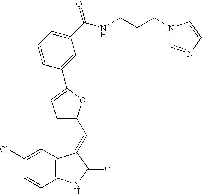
C12=C(C=C(Cl)C=C1)C(=CC1=CC=C(C3=CC(C(NCCCN4C=NC=C4)=O)=CC=C3)O1)C(=O)N2
